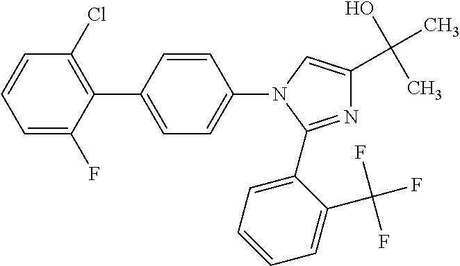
C1=C(F)C(C2=CC=C(N3C(C4=CC=CC=C4C(F)(F)F)=NC(C(O)(C)C)=C3)C=C2)=C(Cl)C=C1
